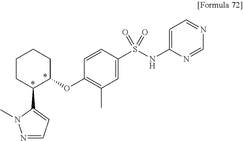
C1=C(NS(C2=CC(C)=C(OC3CCCCC3C3=CC=NN3C)C=C2)(=O)=O)N=CN=C1
